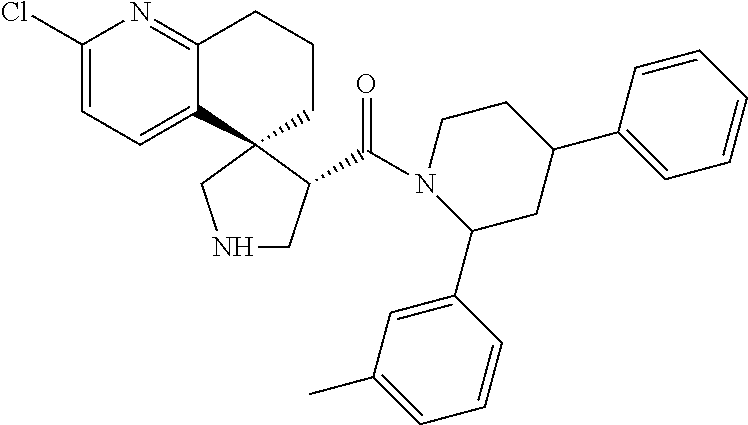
C1(Cl)=CC=C2C(=N1)CCCC21CNCC1C(N1CCC(C2=CC=CC=C2)CC1C1=CC(C)=CC=C1)=O
